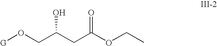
O(CC(CC(OCC)=O)O)[G]
